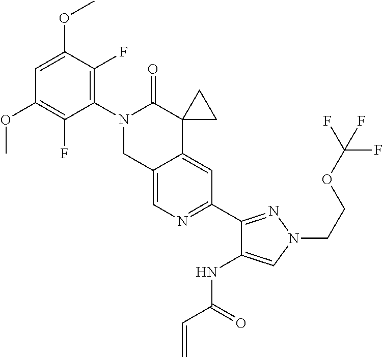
C12=CN=C(C3=NN(CCOC(F)(F)F)C=C3NC(C=C)=O)C=C1C1(C(=O)N(C3=C(F)C(OC)=CC(OC)=C3F)C2)CC1
